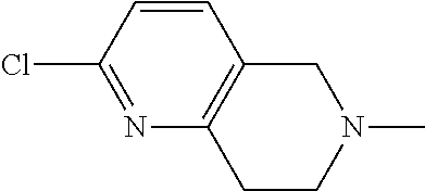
C1C2=C(CCN1C)N=C(Cl)C=C2
